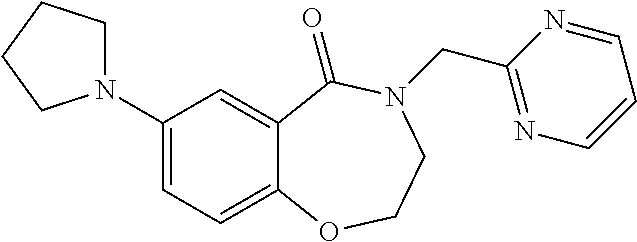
C1(N2CCCC2)=CC=C2C(=C1)C(=O)N(CC1=NC=CC=N1)CCO2
